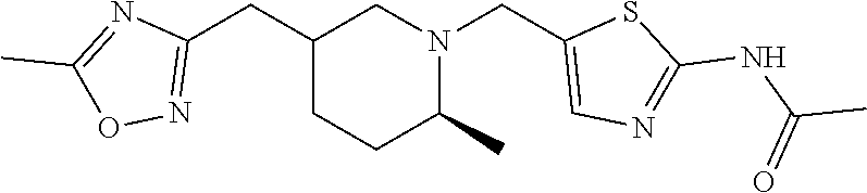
C1C(CC2=NOC(C)=N2)CCC(C)N1CC1=CN=C(NC(C)=O)S1
